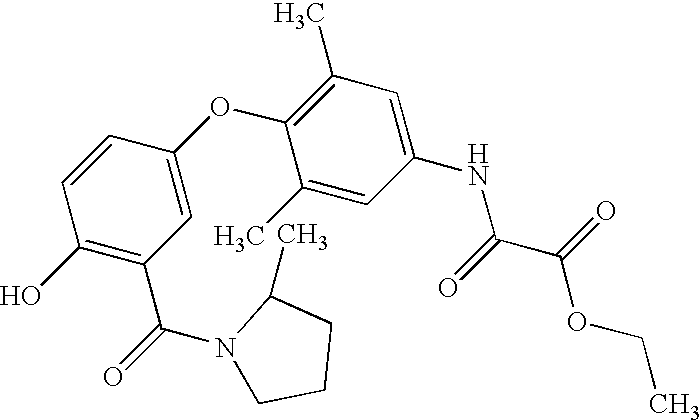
C1(O)=C(C(N2CCCC2C)=O)C=C(OC2=C(C)C=C(NC(C(OCC)=O)=O)C=C2C)C=C1
